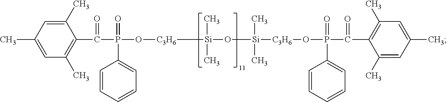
[C3H6]([Si](O[Si]([C3H6]OP(C(C1=C(C)C=C(C)C=C1C)=O)(=O)C1=CC=CC=C1)(C)C)(C)C)OP(C(C1=C(C)C=C(C)C=C1C)=O)(=O)C1=CC=CC=C1
